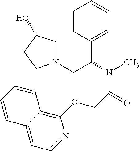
C1=CC(C(N(C)C(=O)COC2=C3C(=CC=N2)C=CC=C3)CN2CC(O)CC2)=CC=C1
